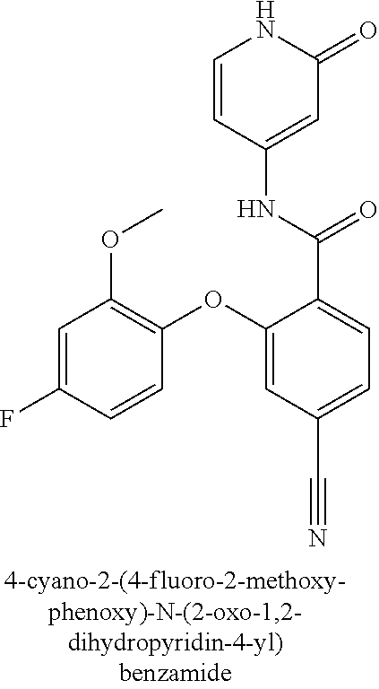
C1=CC(NC(C2=CC=C(C#N)C=C2OC2=C(OC)C=C(F)C=C2)=O)=CC(=O)N1
